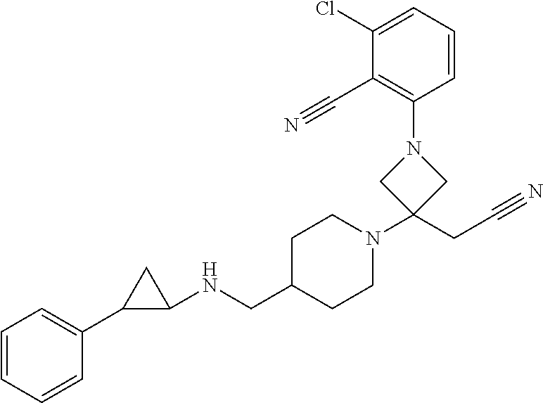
C1=CC=CC(C2C(NCC3CCN(C4(CC#N)CN(C5=C(C#N)C(Cl)=CC=C5)C4)CC3)C2)=C1
